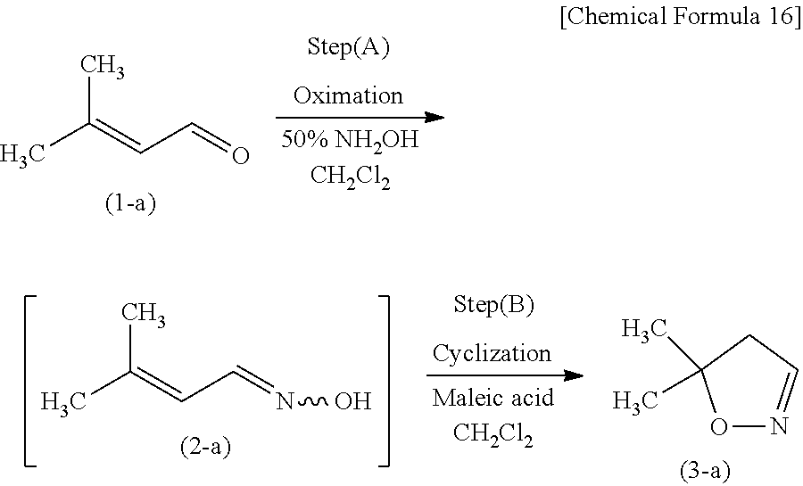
CC(C)=CC=O.O1N=CCC1(C)C.CC(C)=CC=NO
